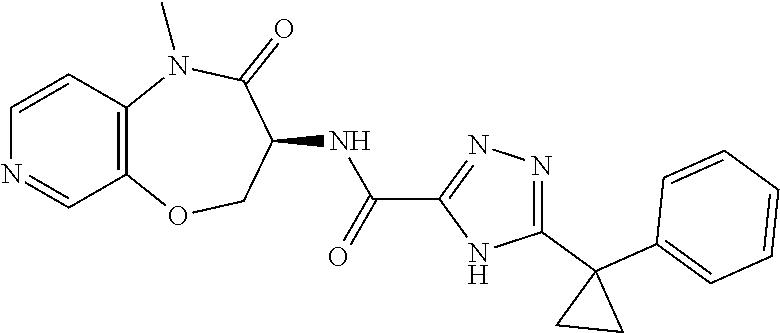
C12=C(N(C)C(=O)C(NC(C3=NN=C(C4(C5=CC=CC=C5)CC4)N3)=O)CO1)C=CN=C2
